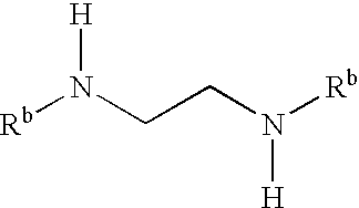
[Rb]N(CCN([Rb])[H])[H]
